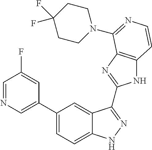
C1(C2=CC=C3C(=C2)C(C2=NC4=C(N2)C=CN=C4N2CCC(F)(F)CC2)=NN3)=CN=CC(F)=C1
